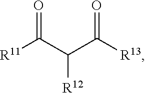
O=C(C(C([R13])=O)[R12])[R11]
